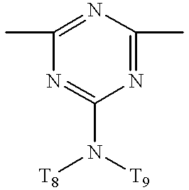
N1=C(C)N=C(C)N=C1N([T8])[T9]
